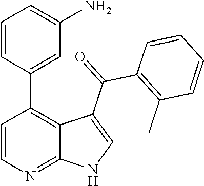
C1=CN=C2C(=C1C1=CC(N)=CC=C1)C(C(=O)C1=C(C)C=CC=C1)=CN2
